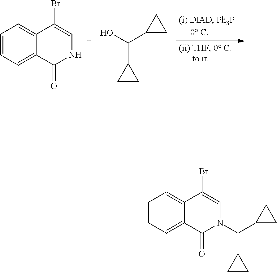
C1=CC=C2C(=C1)C(Br)=CNC2=O.C(C1CC1)(C1CC1)O.C1=CC=C2C(=C1)C(Br)=CN(C(C1CC1)C1CC1)C2=O
